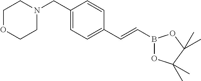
C1OCCN(CC2=CC=C(C=CB3OC(C)(C)C(C)(C)O3)C=C2)C1
